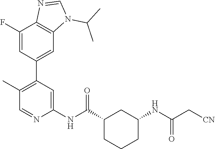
C1(C(NC2=CC(C3=CC4=C(C(F)=C3)N=CN4C(C)C)=C(C)C=N2)=O)CCCC(NC(C[CN])=O)C1
